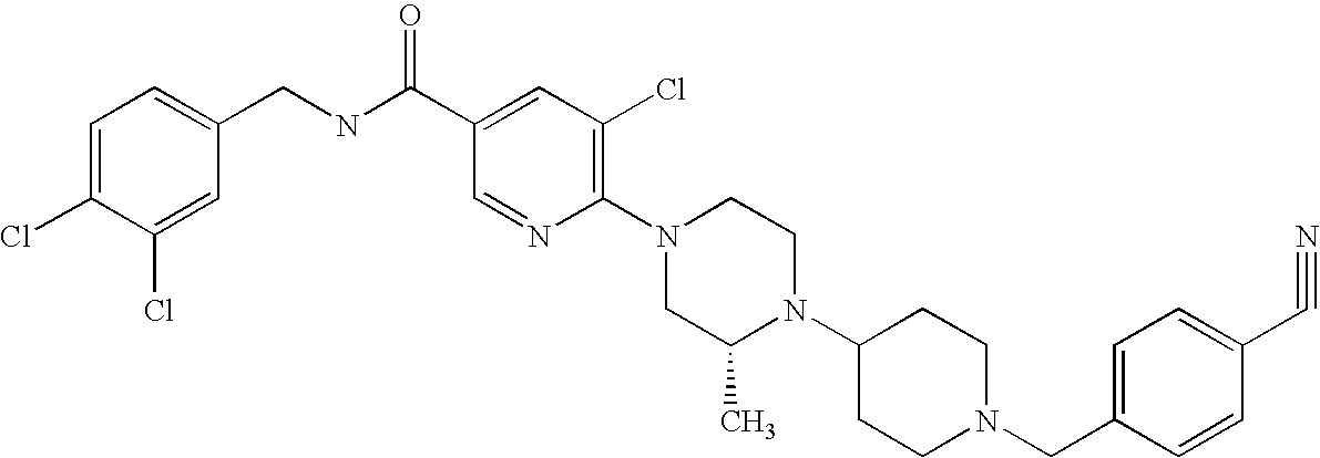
C1(C#N)=CC=C(CN2CCC(N3C(C)CN(C4=C(Cl)C=C(C(NCC5=CC=C(Cl)C(Cl)=C5)=O)C=N4)CC3)CC2)C=C1
